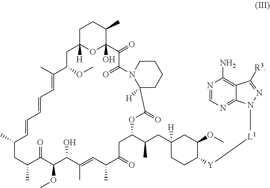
C1C2([H])OC(O)(C(C)C1)C(=O)C(=O)N1C([H])(CCCC1)C(=O)OC(C(CC1([H])CCC([Y][L1]N3C4=NC=NC(N)=C4C([R3])=N3)C(OC)C1)C)CC(=O)C(C)C=C(C)C(O)C(OC)C(=O)C(C)CC(C)C=CC=CC=C(C)C(OC)C2
